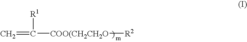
C=C([R1])[COO(CH2CH2O][R2]
